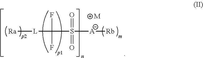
[Ra][L]C(F)(F)S([A][Rb])(=O)=O.[M]
